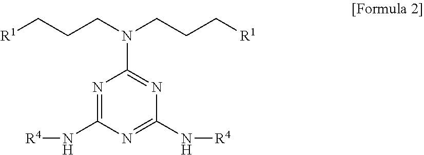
N1=C(N[R4])N=C(N[R4])N=C1N(CCC[R1])CCC[R1]
